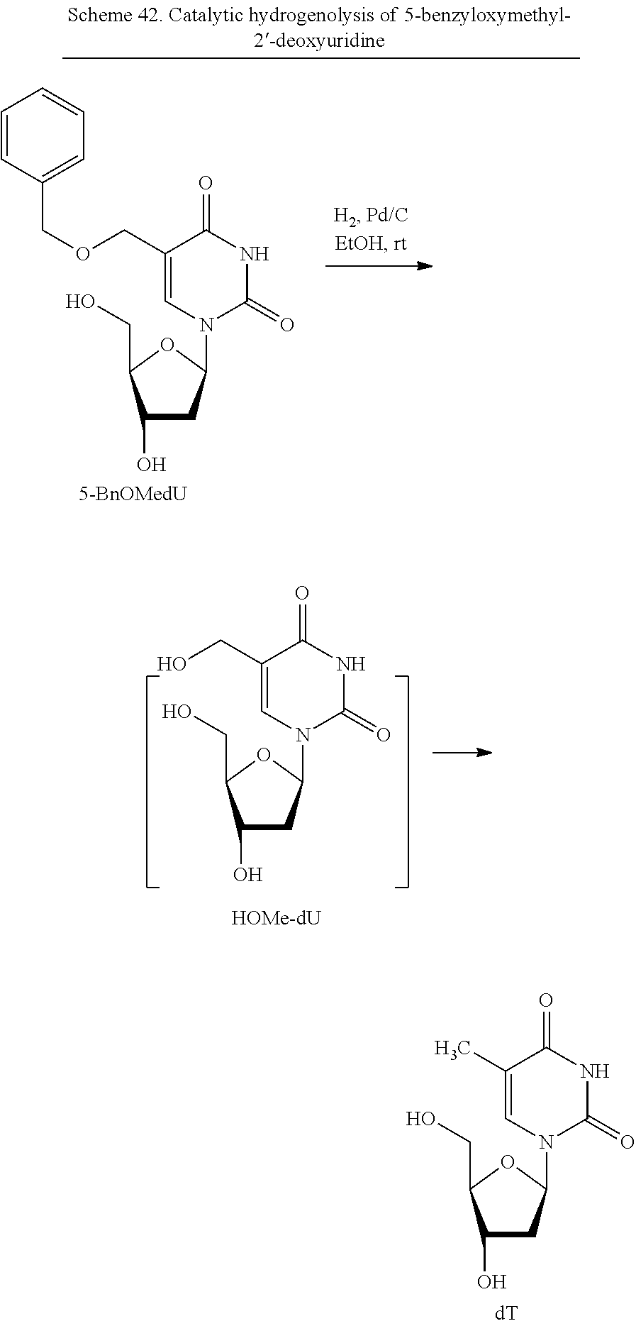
C1(O)CC(N2C(=O)NC(=O)C(COCC3=CC=CC=C3)=C2)OC1CO.C1(O)CC(N2C(=O)NC(=O)C(CO)=C2)OC1CO.C1(O)CC(N2C(=O)NC(=O)C(C)=C2)OC1CO
